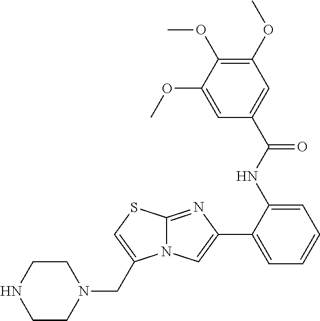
C12=NC(C3=CC=CC=C3NC(C3=CC(OC)=C(OC)C(OC)=C3)=O)=CN1C(CN1CCNCC1)=CS2
